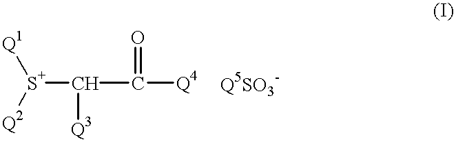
[S+](C([Q3])C([Q4])=O)([Q1])[Q2]
